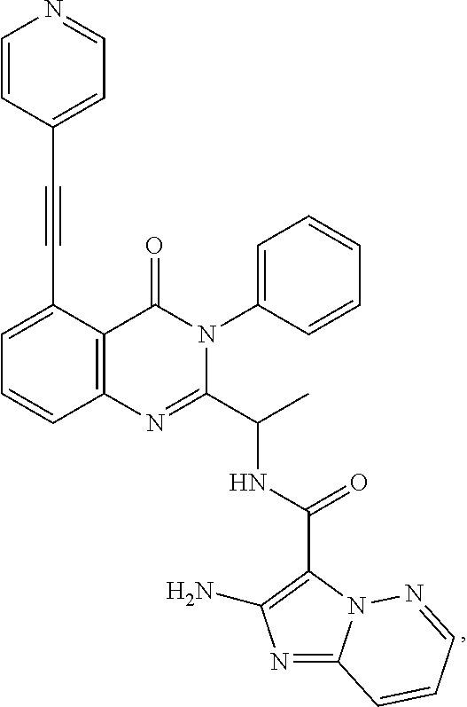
C1=C(C#CC2=CC=NC=C2)C2=C(C=C1)N=C(C(C)NC(=O)C1=C(N)N=C3N1N=CC=C3)N(C1=CC=CC=C1)C2=O
